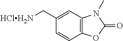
C12=C(C=C(C[HClH2N])C=C1)N(C)C(=O)O2
